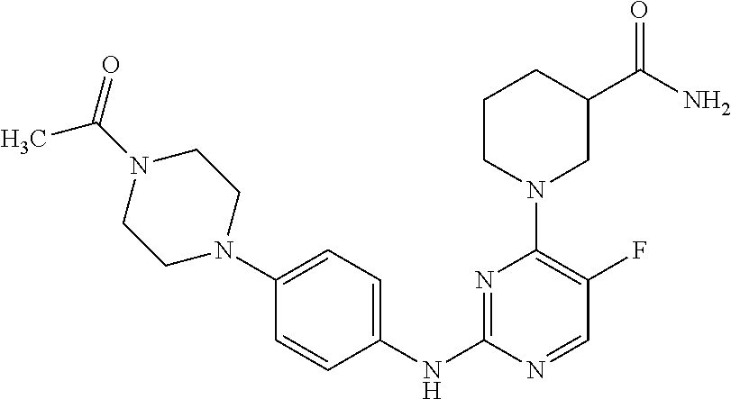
C1(NC2=NC(N3CC(C(N)=O)CCC3)=C(F)C=N2)=CC=C(N2CCN(C(C)=O)CC2)C=C1
